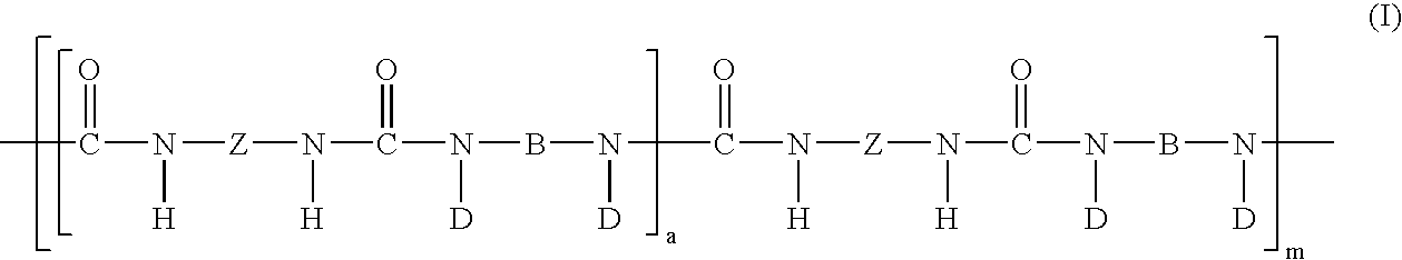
CC(=O)N([H])[Z]N([H])C(N([D])BN([D])C(N([H])[Z]N([H])C(=O)N([D])BN([D])C)=O)=O
